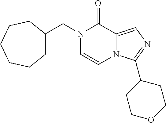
C1C(CN2C=CN3C(=CN=C3C3CCOCC3)C2=O)CCCCC1
